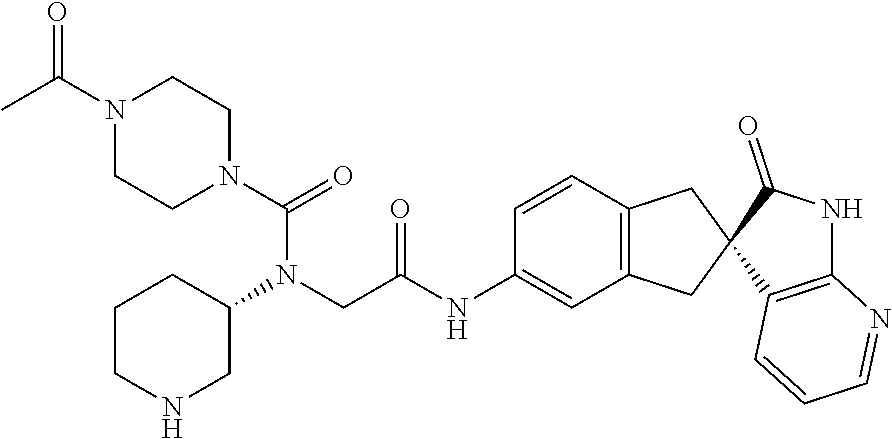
N1(C(=O)N(CC(NC2=CC3=C(C=C2)CC2(C3)C3=C(NC2=O)N=CC=C3)=O)C2CCCNC2)CCN(C(C)=O)CC1
